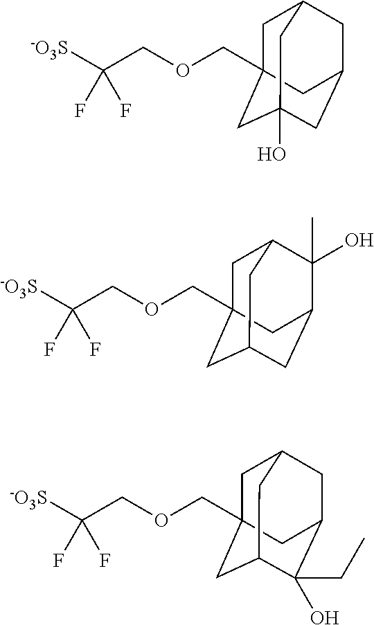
[-O3S]C(COCC12CC3CC(CC(O)(C1)C3)C2)(F)F.[-O3S]C(COCC12CC3C(O)(C)C(CC(C1)C3)C2)(F)F.[-O3S]C(COCC12CC3CC(C(O)(CC)C(C1)C3)C2)(F)F
